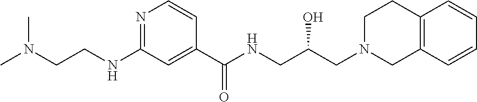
C1(NCCN(C)C)=NC=CC(C(NCC(CN2CCC3=C(C2)C=CC=C3)O)=O)=C1
